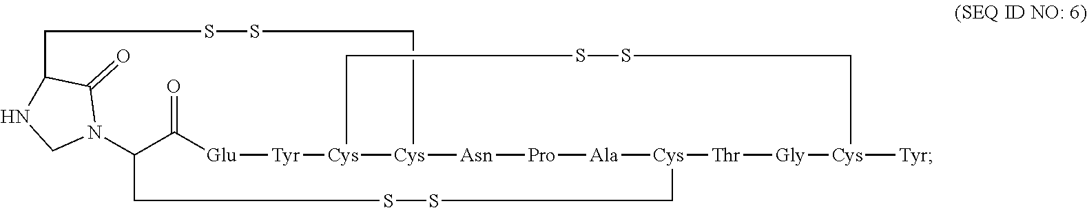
[Glu]1[Tyr][Cys]2[Cys]3[Asn][Pro][Ala][Cys]([Thr][Gly][Cys]([Tyr])CSSC2)CCSSCC(C1=O)N1C(=O)C(NC1)CSSC3
